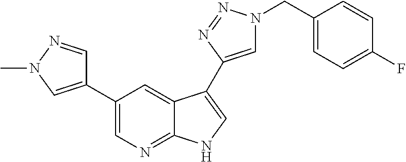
C1(C2=CN(C)N=C2)=CN=C2C(=C1)C(C1=CN(CC3=CC=C(F)C=C3)N=N1)=CN2
